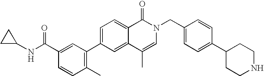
C1=C(C2=C(C)C=CC(C(NC3CC3)=O)=C2)C=C2C(=C1)C(=O)N(CC1=CC=C(C3CCNCC3)C=C1)C=C2C
